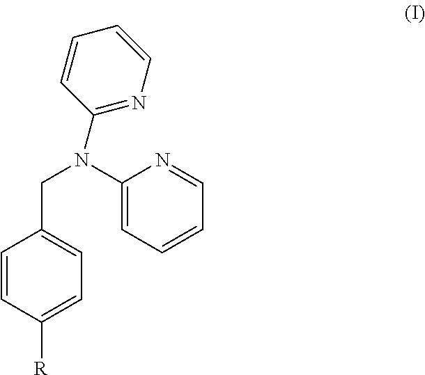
C1=CC([R])=CC=C1CN(C1=CC=CC=N1)C1=NC=CC=C1
